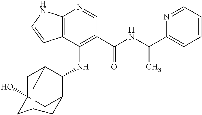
C12=C(C(NC3C4CC5(O)CC3CC(C5)C4)=C(C(NC(C3=CC=CC=N3)C)=O)C=N1)C=CN2
